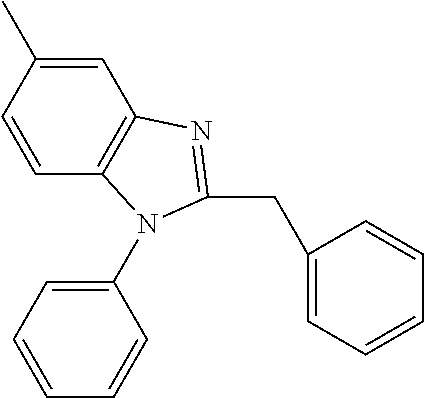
C1=C(C)C=CC2=C1N=C(CC1=CC=CC=C1)N2C1=CC=CC=C1
